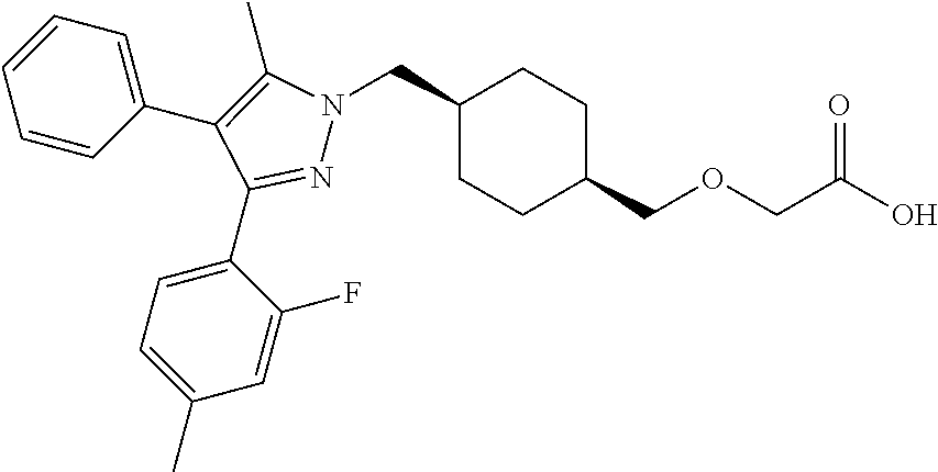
C1(CN2N=C(C3=CC=C(C)C=C3F)C(C3=CC=CC=C3)=C2C)CCC(COCC(O)=O)CC1
